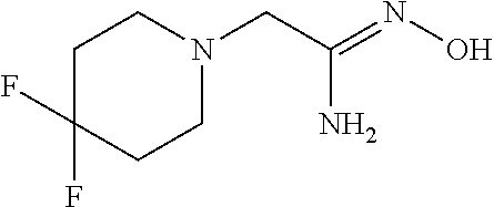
NC(=NO)CN1CCC(F)(F)CC1
